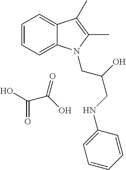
C1=CC=C2C(=C1)C(C)=C(C)N2CC(CNC1=CC=CC=C1)O.C(C(O)=O)(O)=O
